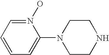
C1=CC=N(O)C(N2CCNCC2)=C1
